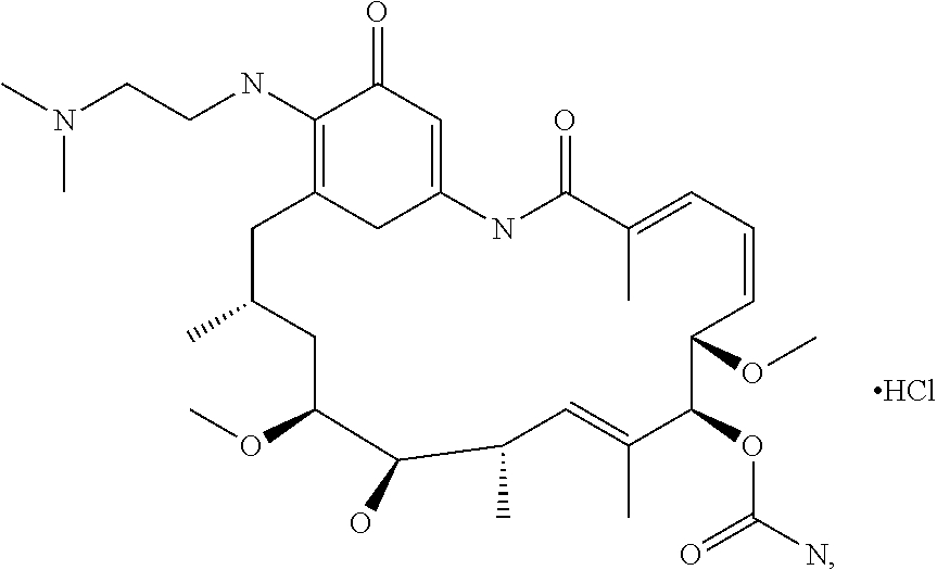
C12=CC(=O)C(NCCN(C)C)=C(C1)CC(C)CC(OC)C(O)C(C)C=C(C)C(OC(N)=O)C(OC)C=CC=C(C)C(=O)N2.Cl
